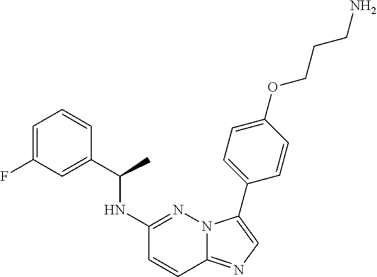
C1=C(F)C=C(C(NC2=NN3C(=NC=C3C3=CC=C(OCCCN)C=C3)C=C2)C)C=C1
